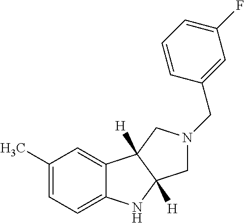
C1(C)=CC=C2C(=C1)C1([H])C([H])(N2)CN(CC2=CC(F)=CC=C2)C1
